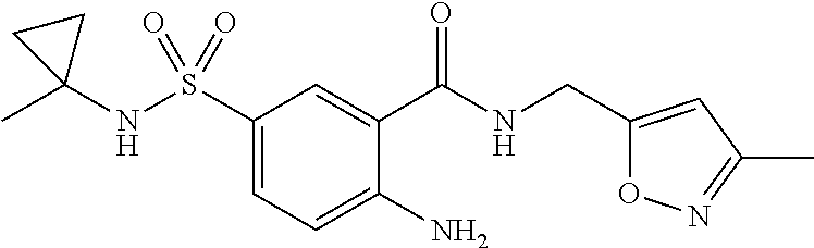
CC1(NS(C2=CC=C(N)C(C(NCC3=CC(C)=NO3)=O)=C2)(=O)=O)CC1
